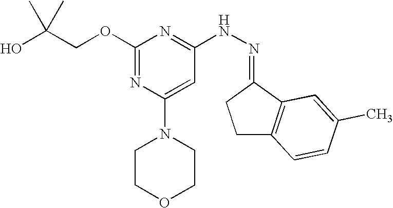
OC(COC1=NC(N2CCOCC2)=CC(NN=C2CCC3=C2C=C(C)C=C3)=N1)(C)C
